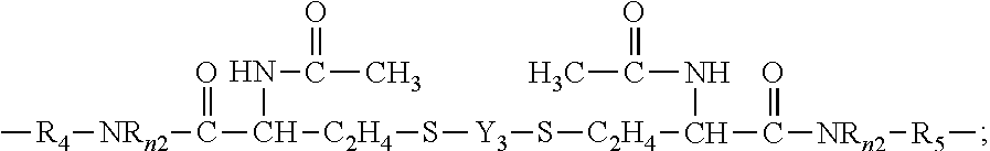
C[R4][NRn2]C(=O)C(NC(=O)C)[C2H4]S[Y3]S[C2H4]C(NC(C)=O)C(=O)[NRn2][R5]C
